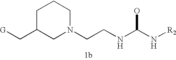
C1C(C[G])CN(CCNC(N[R2])O)CC1
